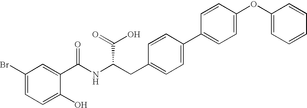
C1(Br)=CC=C(O)C(C(=O)NC(CC2=CC=C(C3=CC=C(OC4=CC=CC=C4)C=C3)C=C2)C(O)=O)=C1
